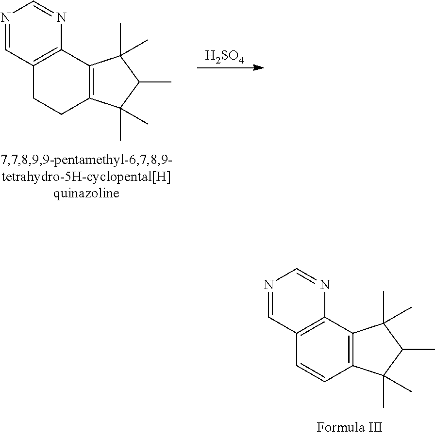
N1=CC2=C(N=C1)C1=C(CC2)C(C)(C)C(C)C1(C)C.[H2SO4].N1=CC2=C(N=C1)C1=C(C=C2)C(C)(C)C(C)C1(C)C
